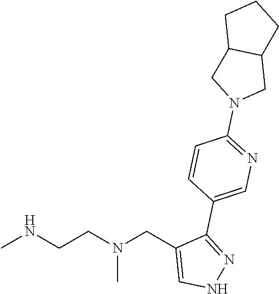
CNCCN(CC1=CNN=C1C1=CN=C(N2CC3C(C2)CCC3)C=C1)C
